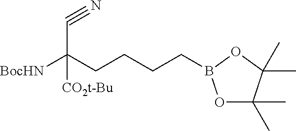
[BocHN]C(CCCCB1OC(C)(C)C(C)(C)O1)(C#N)[CO2t-Bu]
